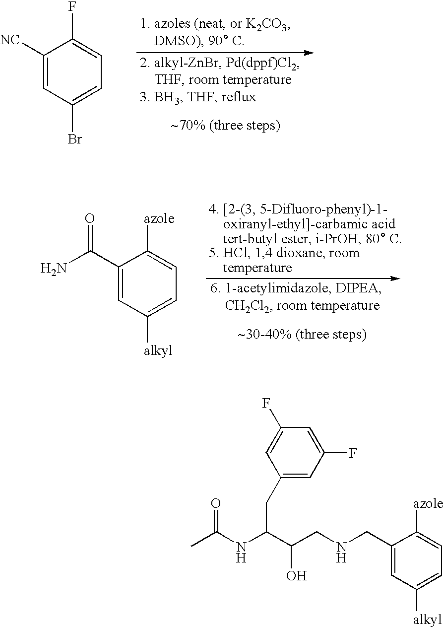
CC(NC(C(CNCC1=CC([alkyl])=CC=C1[azole])O)CC1=CC(F)=CC(F)=C1)=O.C1([NC])=CC(Br)=CC=C1F.C1(C(N)=O)=CC([alkyl])=CC=C1[azole]
